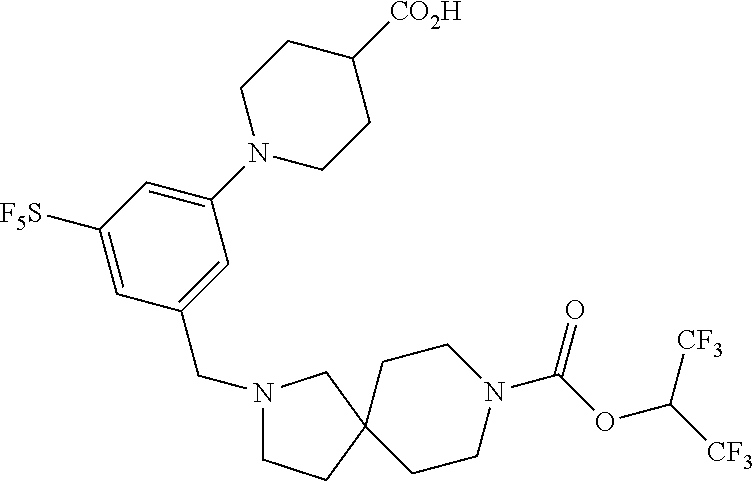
C1([F5S])=CC(CN2CCC3(CCN(C(OC([CF3])[CF3])=O)CC3)C2)=CC(N2CCC([CO2H])CC2)=C1
